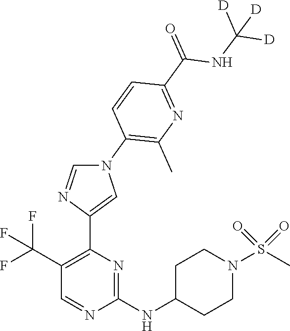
N1(C2=C(C)N=C(C(NC([D])([D])[D])=O)C=C2)C=NC(C2=C(C(F)(F)F)C=NC(NC3CCN(S(C)(=O)=O)CC3)=N2)=C1
